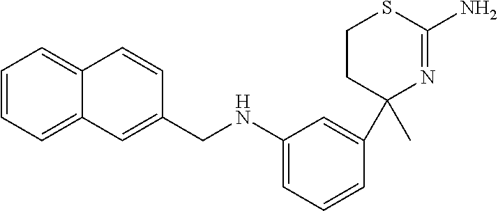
C(NC1=CC=CC(C2(C)N=C(N)SCC2)=C1)C1=CC2=CC=CC=C2C=C1
